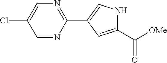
ClC1=CN=C(C2=CNC(C([OMe])=O)=C2)N=C1
